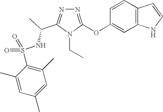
N1=C(OC2=CC3=C(C=C2)C=CN3)N(CC)C(C(NS(C2=C(C)C=C(C)C=C2C)(=O)=O)C)=N1
